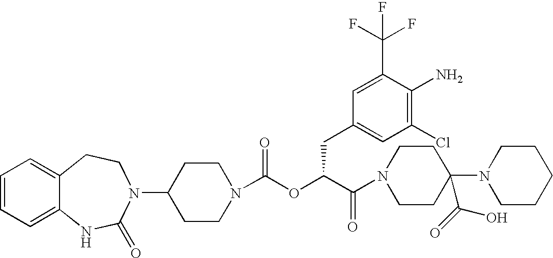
C1(N2C(=O)NC3=CC=CC=C3CC2)CCN(C(OC(C(N2CCC(N3CCCCC3)(C(=O)O)CC2)=O)CC2=CC(Cl)=C(N)C(C(F)(F)F)=C2)=O)CC1
